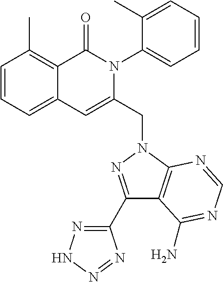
C1=CC=C2C(=C1C)C(=O)N(C1=CC=CC=C1C)C(CN1C3=C(C(C4=NNN=N4)=N1)C(N)=NC=N3)=C2
